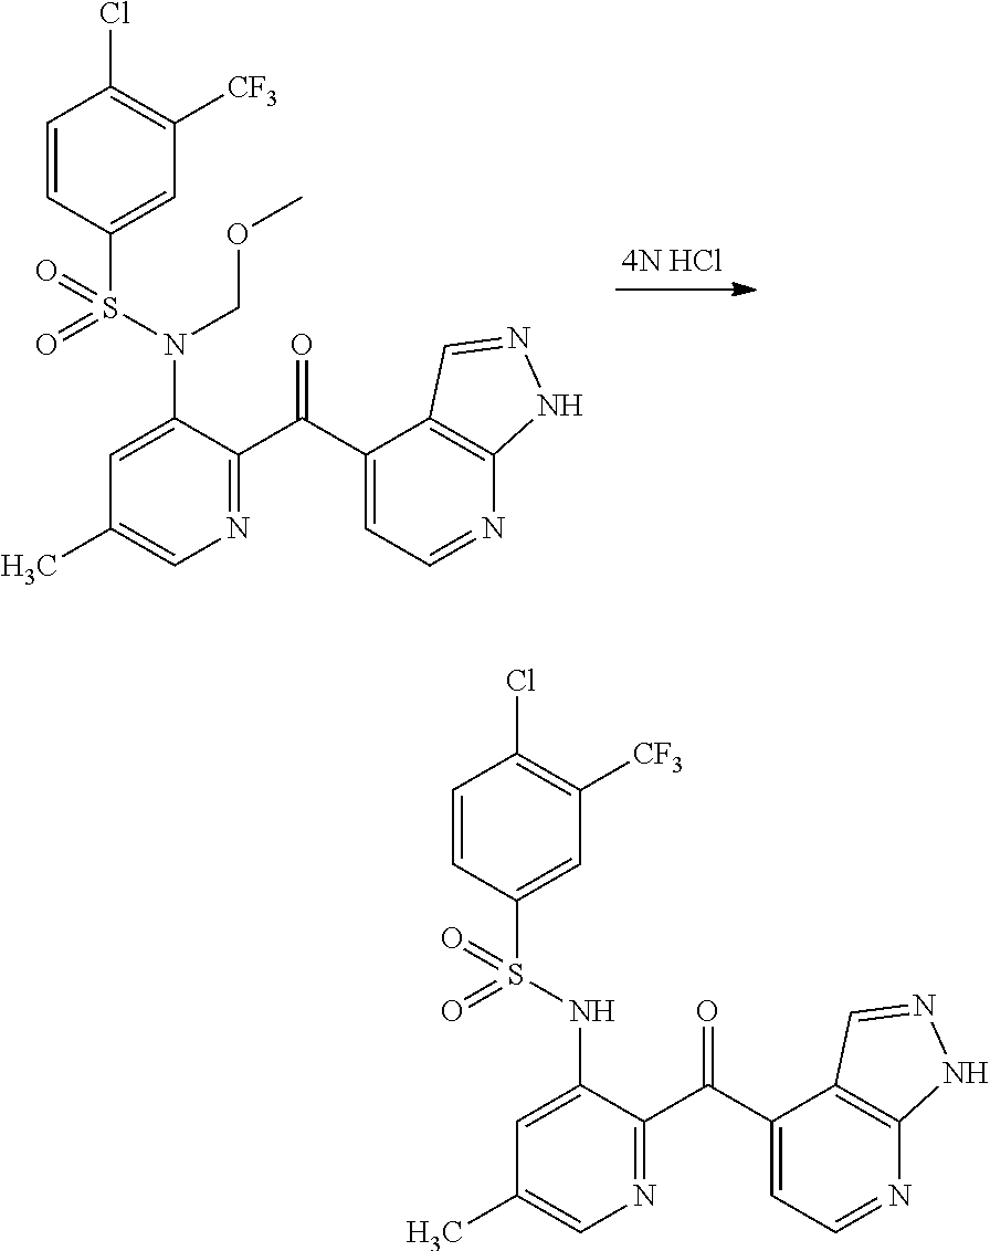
C1=CC(S(N(C2=CC(C)=CN=C2C(C2=CC=NC3=C2C=NN3)=O)COC)(=O)=O)=CC([CF3])=C1Cl.[4N HCl].C1=CC(S(NC2=CC(C)=CN=C2C(C2=CC=NC3=C2C=NN3)=O)(=O)=O)=CC([CF3])=C1Cl
